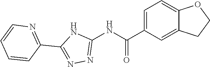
C1(NC(C2=CC=C3C(=C2)CCO3)=O)=NN=C(C2=NC=CC=C2)N1
